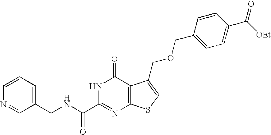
C1(CNC(C2=NC3=C(C(=O)N2)C(COCC2=CC=C(C([OEt])=O)C=C2)=CS3)=O)=CC=CN=C1
